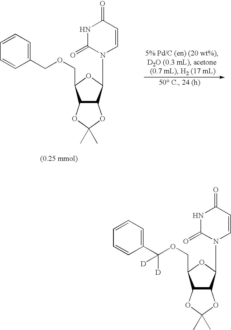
C1(COCC2C3C(C(N4C=CC(=O)NC4=O)O2)OC(C)(C)O3)=CC=CC=C1.C1(C(OCC2C3C(C(N4C=CC(=O)NC4=O)O2)OC(C)(C)O3)([D])[D])=CC=CC=C1
